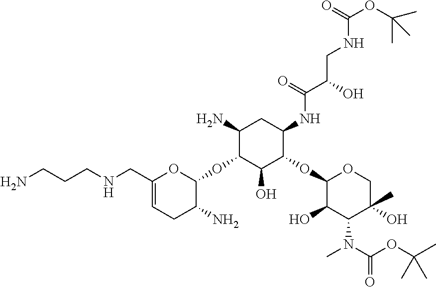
C1(N)C(OC2C(N)CC=C(CNCCCN)O2)C(O)C(OC2C(O)C(N(C)C(=O)OC(C)(C)C)C(O)(C)CO2)C(NC(=O)C(CNC(=O)OC(C)(C)C)O)C1
